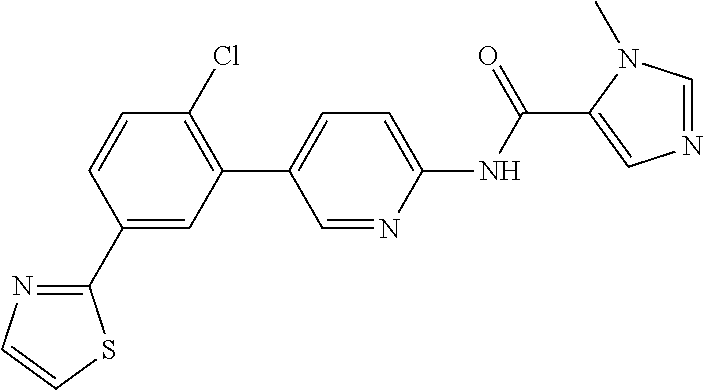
C1(C2=NC=CS2)=CC(C2=CC=C(NC(C3=CN=CN3C)=O)N=C2)=C(Cl)C=C1
